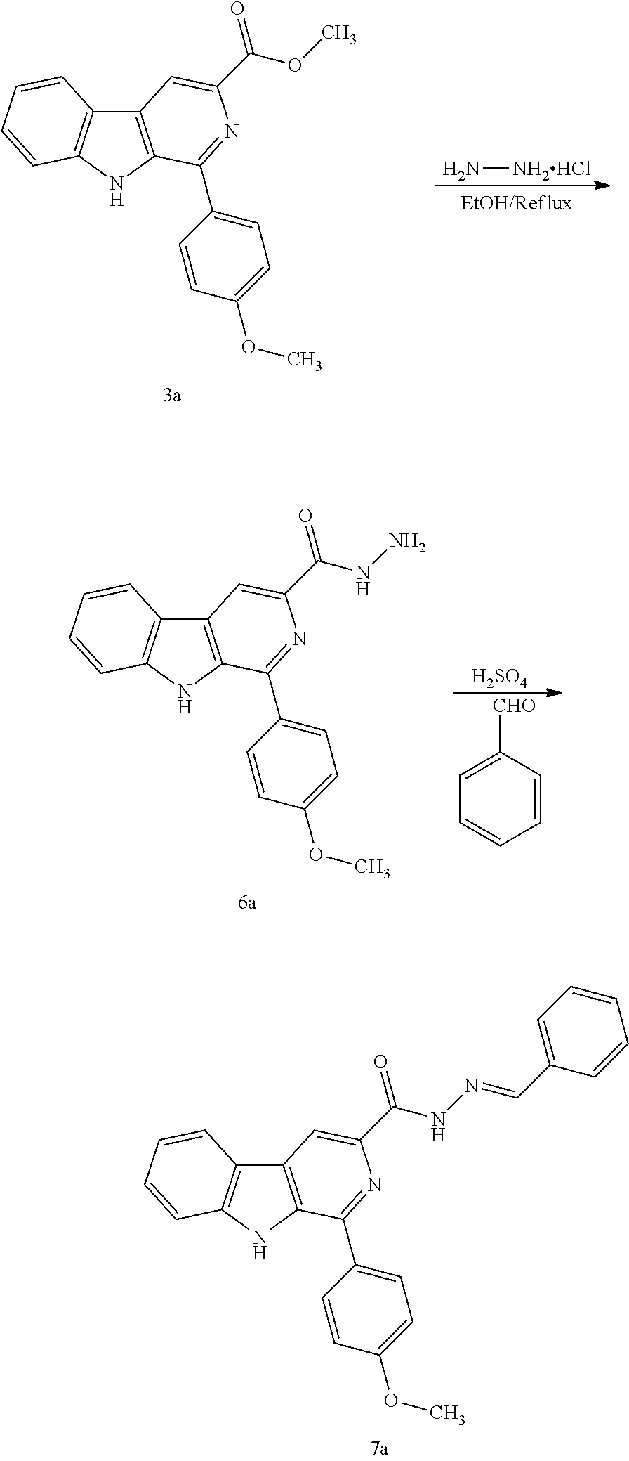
C12=C(NC3=C1C=CC=C3)C(C1=CC=C(OC)C=C1)=NC(C(OC)=O)=C2.N[NH2HCl].[H2SO4].[CHO]C1=CC=CC=C1.C12=C(NC3=C1C=CC=C3)C(C1=CC=C(OC)C=C1)=NC(C(NN)=O)=C2.C12=C(NC3=C1C=CC=C3)C(C1=CC=C(OC)C=C1)=NC(C(NN=CC1=CC=CC=C1)=O)=C2
